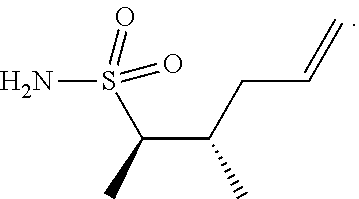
NS(C(C(CC=C)C)C)(=O)=O
